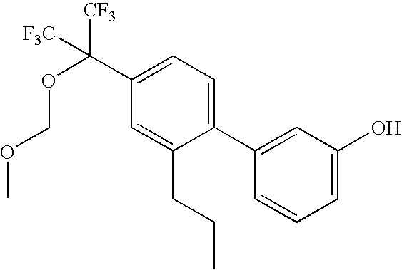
C1(C2=CC=C(C(OCOC)([CF3])[F3C])C=C2CCC)=CC(O)=CC=C1
